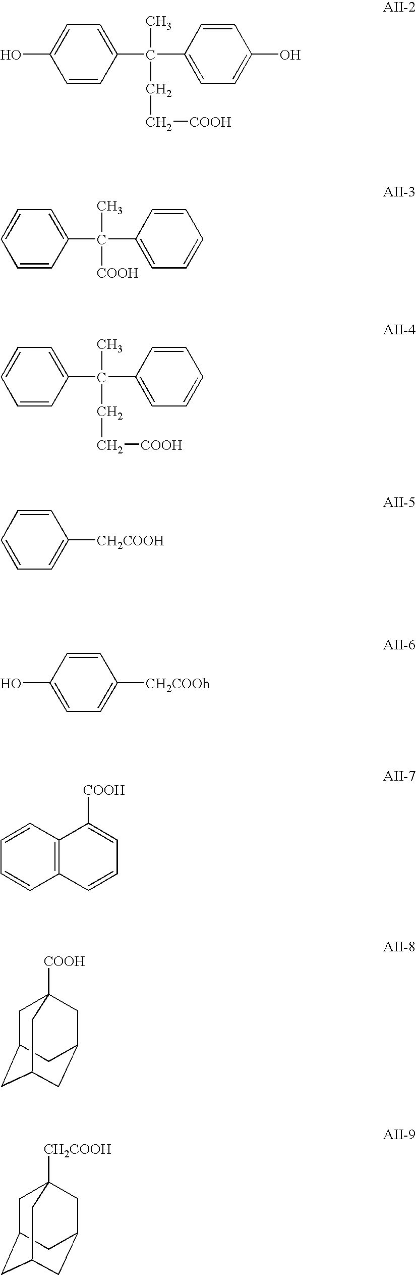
C1=CC(C(C)(CC[COOH])C2=CC=C(O)C=C2)=CC=C1O.C1=CC(C(C)([COOH])C2=CC=CC=C2)=CC=C1.C1=CC(C(C)(CC[COOH])C2=CC=CC=C2)=CC=C1.C1=CC=CC=C1[CH2COOH].C1=CC(O)=CC=C1[CH2COOh].C12=C(C=CC=C1)C([COOH])=CC=C2.C1C2CC3CC(CC1([COOH])C3)C2.C1C2CC3CC(CC1([CH2COOH])C3)C2
